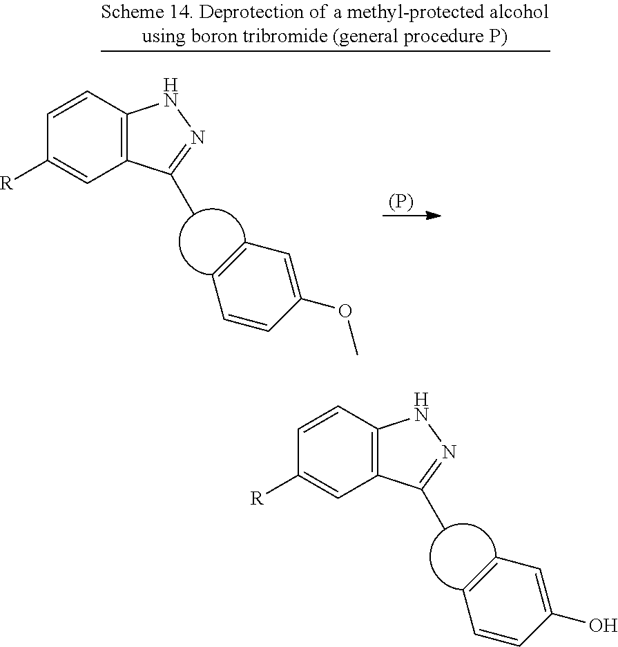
C1=CC2=C(C=C1[R])C(C)=NN2.C1=CC(O)=CC=C1.[(P)].C1=CC2=C(C=C1[R])C(C)=NN2.C1=CC(OC)=CC=C1
